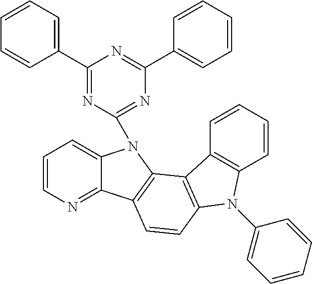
C1=CN=C2C(=C1)N(C1=NC(C3=CC=CC=C3)=NC(C3=CC=CC=C3)=N1)C1=C2C=CC2=C1C1=C(N2C2=CC=CC=C2)C=CC=C1
